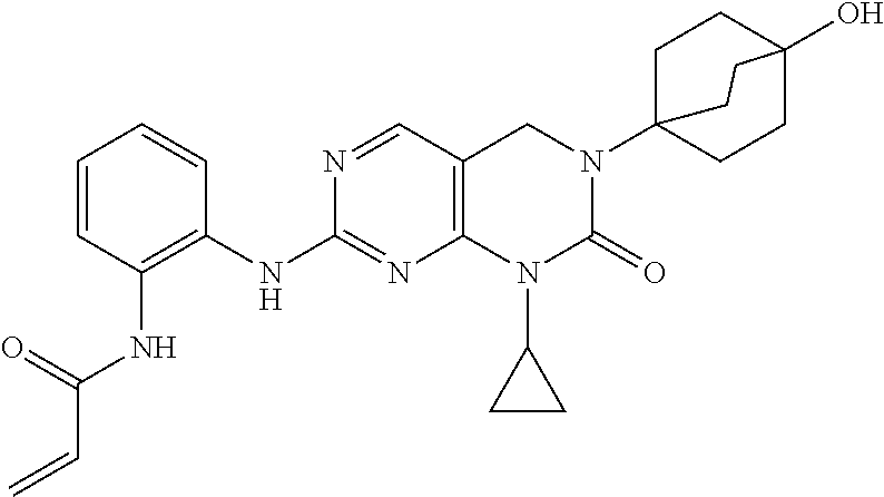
C1=CC(NC(C=C)=O)=C(NC2=NC3=C(C=N2)CN(C24CCC(O)(CC2)CC4)C(=O)N3C2CC2)C=C1
